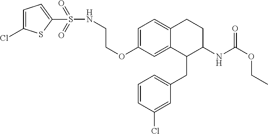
O(C1=CC=C2C(=C1)C(CC1=CC=CC(Cl)=C1)C(NC(OCC)=O)CC2)CCNS(C1=CC=C(Cl)S1)(=O)=O
